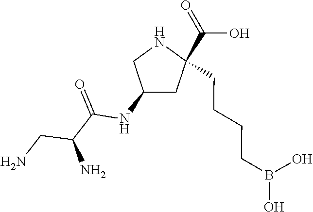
C(C1(C(O)=O)CC(NC(C(CN)N)=O)CN1)CCCB(O)O
